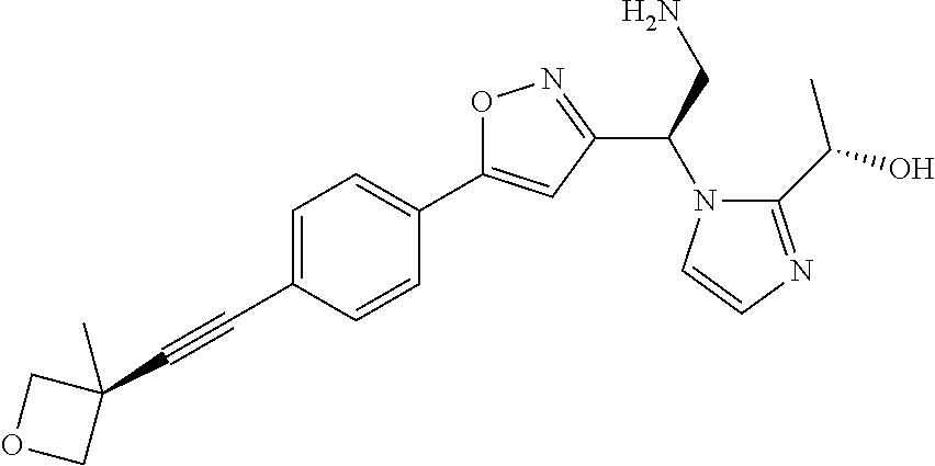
C1=C(C#CC2(C)COC2)C=CC(C2=CC(C(N3C(C(O)C)=NC=C3)CN)=NO2)=C1
